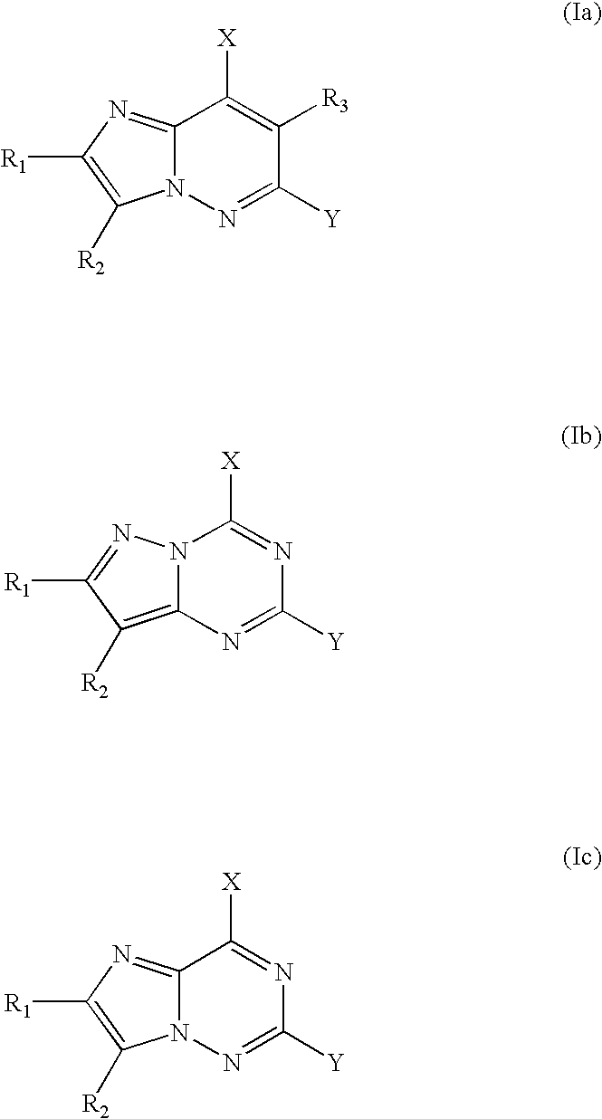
C12=NC([R1])=C([R2])N1N=C([Y])C([R3])=C2[X].N12C(=C([R2])C([R1])=N1)N=C([Y])N=C2[X].C12=NC([R1])=C([R2])N1N=C([Y])N=C2[X]
